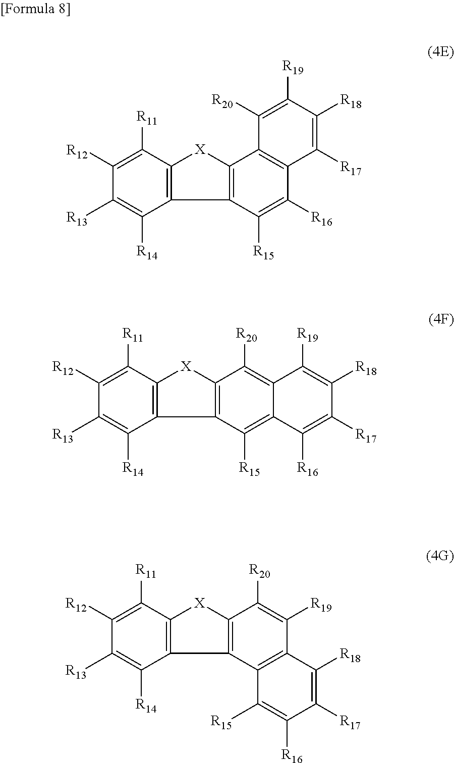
C12=C(C([R11])=C([R12])C([R13])=C1[R14])[X]C1=C2C([R15])=C([R16])C2=C1C([R20])=C([R19])C([R18])=C2[R17].C12=C(C([R11])=C([R12])C([R13])=C1[R14])[X]C1=C2C([R15])=C2C(=C1[R20])C([R19])=C([R18])C([R17])=C2[R16].C12=C(C([R11])=C([R12])C([R13])=C1[R14])[X]C1=C2C2=C(C([R19])=C1[R20])C([R18])=C([R17])C([R16])=C2[R15]
